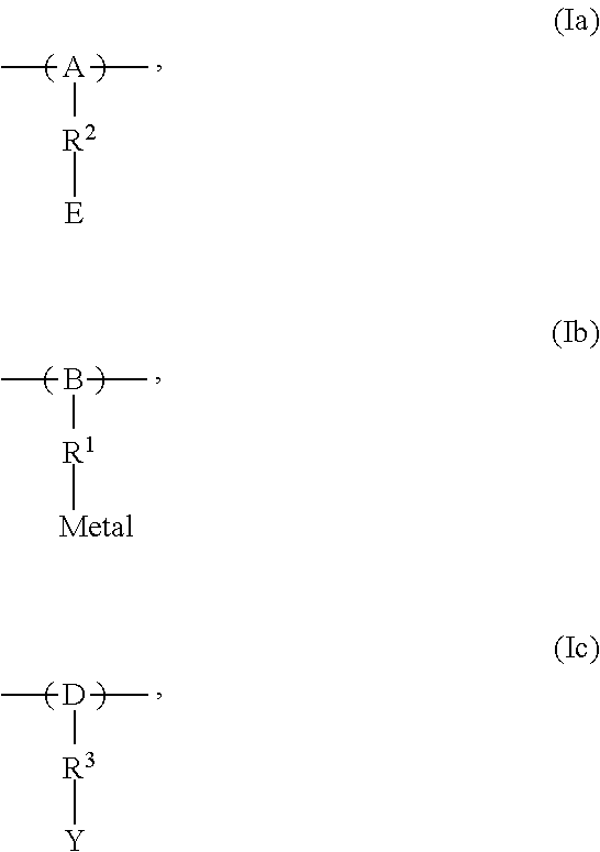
[A]([R2][E])(C)C.B([R1][Metal])(C)C.[D]([R3][Y])(C)C
